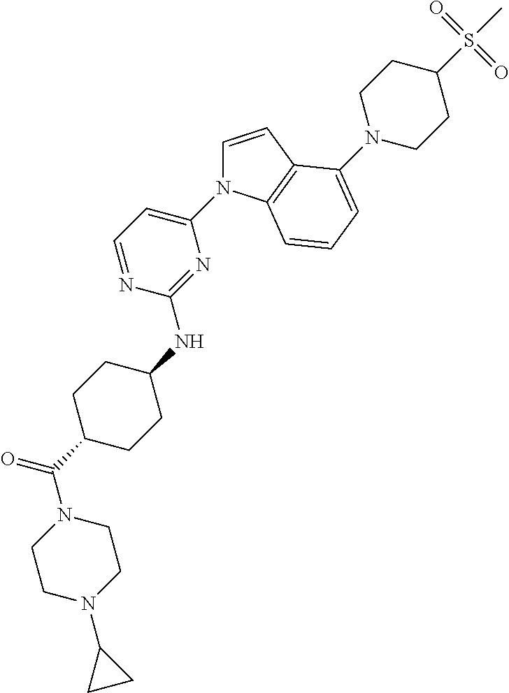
C1N(C2CC2)CCN(C(C2CCC(NC3=NC(N4C=CC5=C4C=CC=C5N4CCC(S(C)(=O)=O)CC4)=CC=N3)CC2)=O)C1
